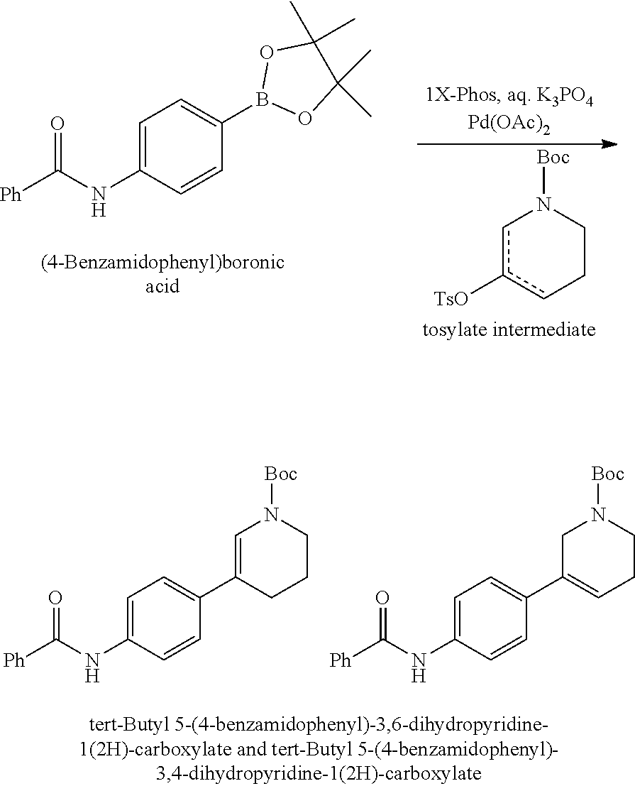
C1=C(NC([Ph])=O)C=CC(B2OC(C)(C)C(C)(C)O2)=C1.c1c([TsO])cCCN1[Boc].C1=C(NC([Ph])=O)C=CC(C2=CN([Boc])CCC2)=C1.C1=C(NC([Ph])=O)C=CC(C2=CCCN([Boc])C2)=C1
